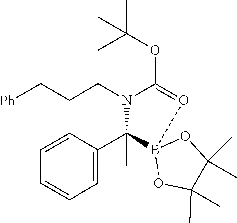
C(N1C(OC(C)(C)C)=OB2(C1(C1=CC=CC=C1)C)OC(C)(C)C(C)(C)O2)CC[Ph]
